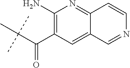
C(C(C)(C)C)(C1=C(N)N=C2C(=C1)C=NC=C2)=O
